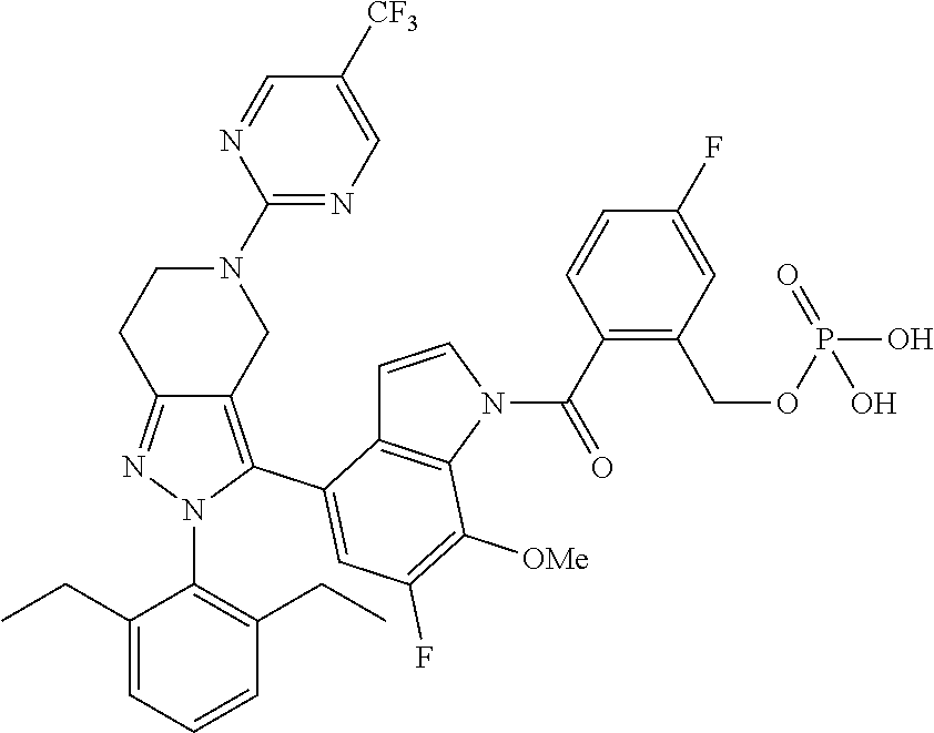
C1(N2CCC3=NN(C4=C(CC)C=CC=C4CC)C(C4=CC(F)=C([OMe])C5=C4C=CN5C(C4=C(COP(O)(=O)O)C=C(F)C=C4)=O)=C3C2)=NC=C([CF3])C=N1
